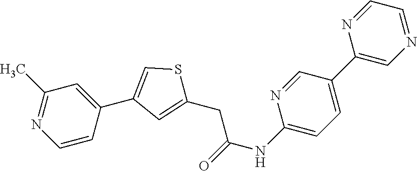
N1=CC=NC=C1C1=CC=C(NC(=O)CC2=CC(C3=CC(C)=NC=C3)=CS2)N=C1
